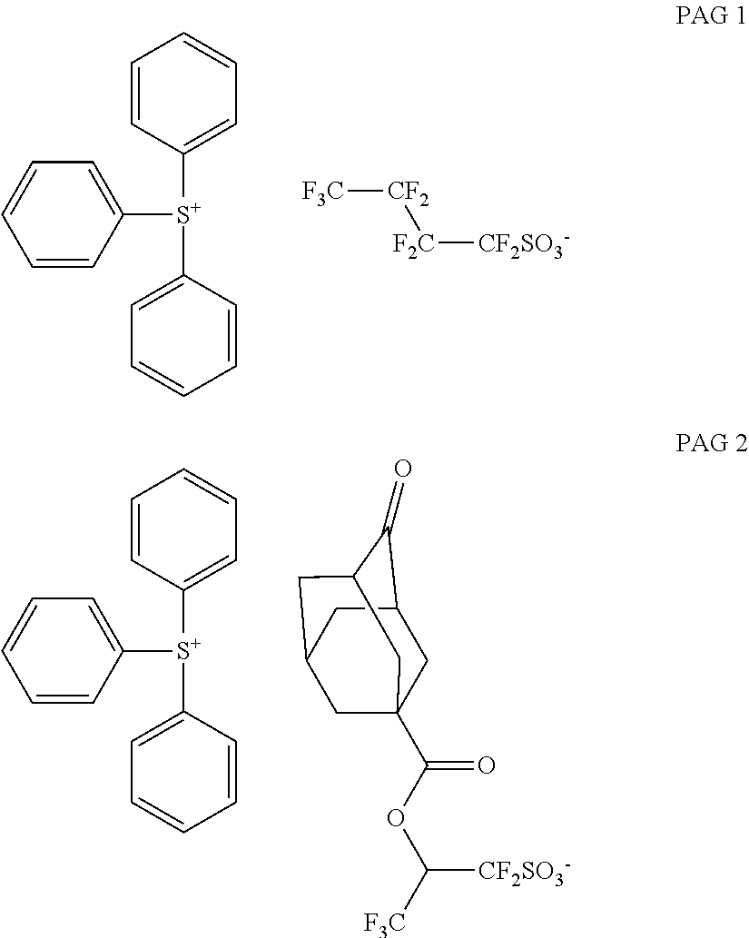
C1([S+](C2=CC=CC=C2)C2=CC=CC=C2)=CC=CC=C1.[F3C][CF2][F2C][CF2SO3-].C1([S+](C2=CC=CC=C2)C2=CC=CC=C2)=CC=CC=C1.C1C2C(=O)C3CC(CC1(C(OC([F3C])[CF2SO3-])=O)C3)C2
